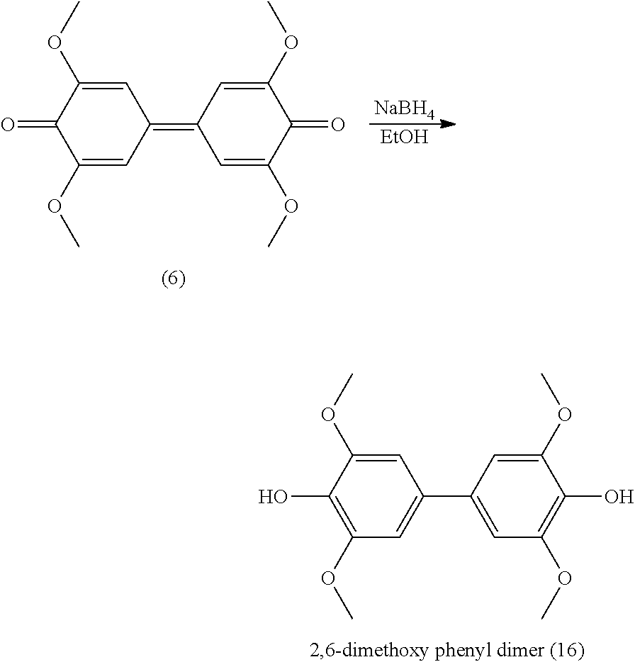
C1(OC)=C(O)C(OC)=CC(C2=CC(OC)=C(O)C(OC)=C2)=C1.C1(OC)=CC(=C2C=C(OC)C(=O)C(OC)=C2)C=C(OC)C1=O.[NaBH4].[EtOH]
